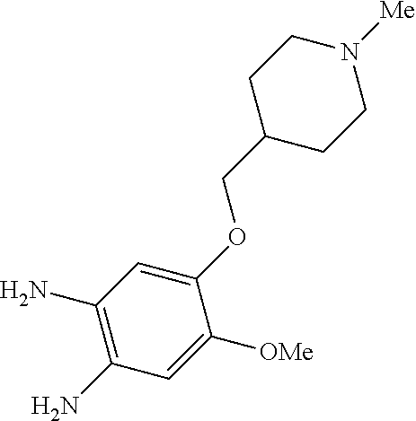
C1(N)=C(N)C=C([OMe])C(OCC2CCN([Me])CC2)=C1
